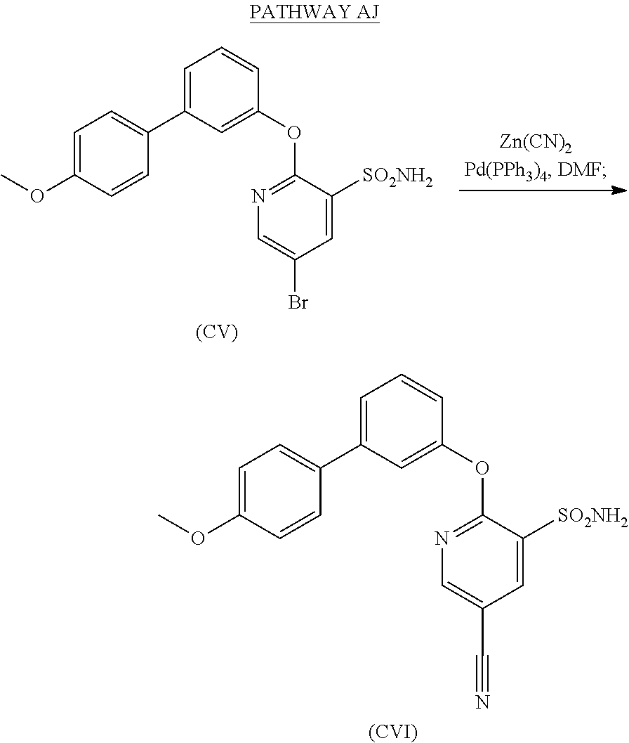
[(CVI)].N1=C(OC2=CC(C3=CC=C(OC)C=C3)=CC=C2)C([SO2NH2])=CC(C#N)=C1.[(CV)].N1=C(OC2=CC(C3=CC=C(OC)C=C3)=CC=C2)C([SO2NH2])=CC(Br)=C1
